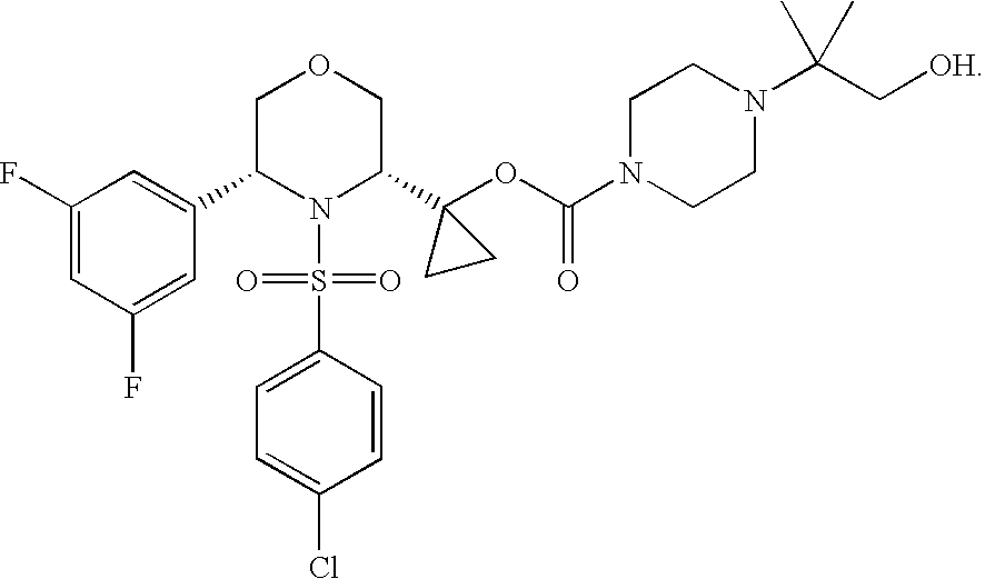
C1C(C2=CC(F)=CC(F)=C2)N(S(C2=CC=C(Cl)C=C2)(=O)=O)C(C2(OC(=O)N3CCN(C(C[OH])(C)C)CC3)CC2)CO1
